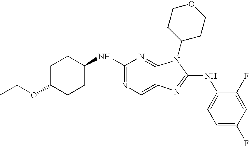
N1=C(NC2CCC(OCC)CC2)N=C2C(=C1)N=C(NC1=CC=C(F)C=C1F)N2C1CCOCC1
